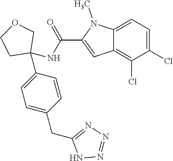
C1=C2C(=C(Cl)C(Cl)=C1)C=C(C(NC1(C3=CC=C(CC4=NN=NN4)C=C3)COCC1)=O)N2C
